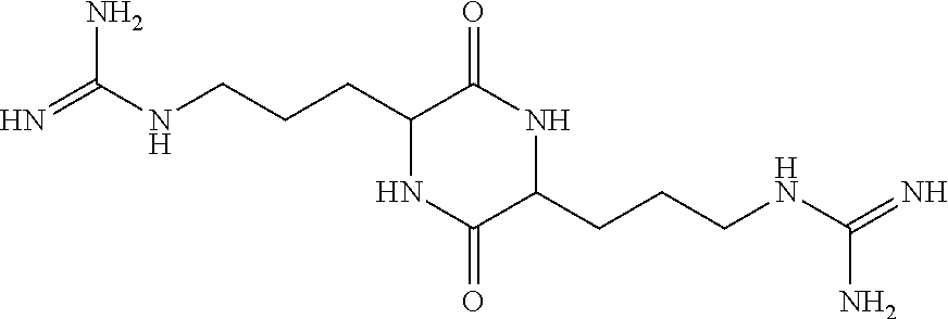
N=C(NCCCC1NC(=O)C(CCCNC(=N)N)NC1=O)N
